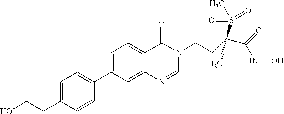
C1=C(CCO)C=CC(C2=CC=C3C(=C2)N=CN(CCC(C(=O)NO)(S(=O)(=O)C)C)C3=O)=C1
